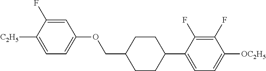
C1=C(F)C([C2H5])=CC=C1OCC1CCC(C2=CC=C([OC2H5])C(F)=C2F)CC1
